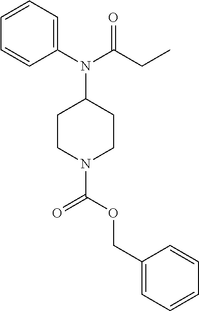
C1(N(C2CCN(C(=O)OCC3=CC=CC=C3)CC2)C(CC)=O)=CC=CC=C1
